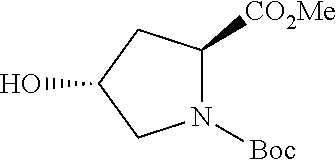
N1([Boc])C([CO2Me])CC(O)C1
